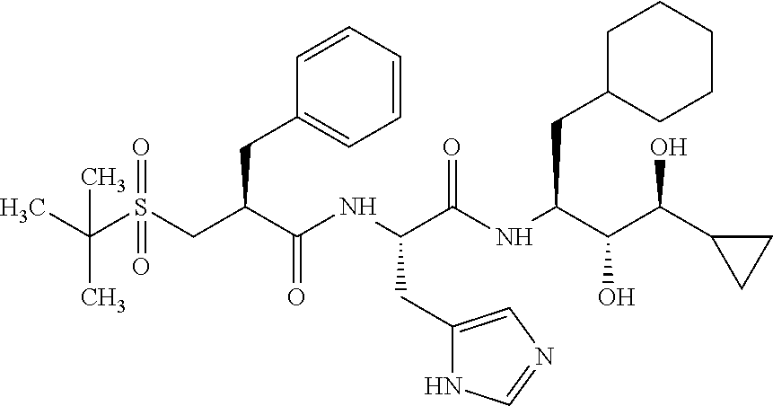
CC(S(CC(C(NC(C(NC(C(C(C1CC1)O)O)CC1CCCCC1)=O)CC1=CN=CN1)=O)CC1=CC=CC=C1)(=O)=O)(C)C
